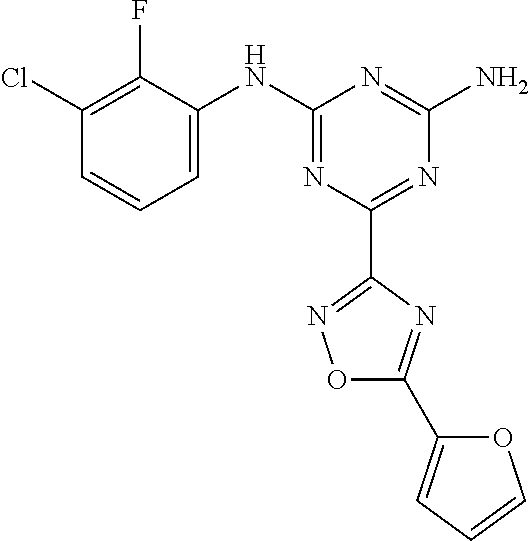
C1(Cl)=C(F)C(NC2=NC(C3=NOC(C4=CC=CO4)=N3)=NC(N)=N2)=CC=C1
